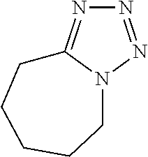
N1=NN2C(=N1)CCCCC2
